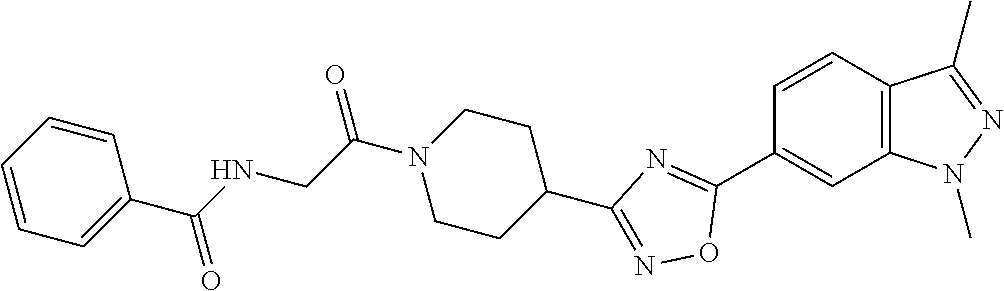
C1=CC2=C(C=C1C1=NC(C3CCN(C(CNC(C4=CC=CC=C4)=O)=O)CC3)=NO1)N(C)N=C2C
